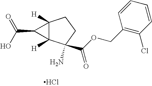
Cl.C12([H])C([H])(C(N)(C(OCC3=C(Cl)C=CC=C3)=O)CC1)C2C(O)=O
